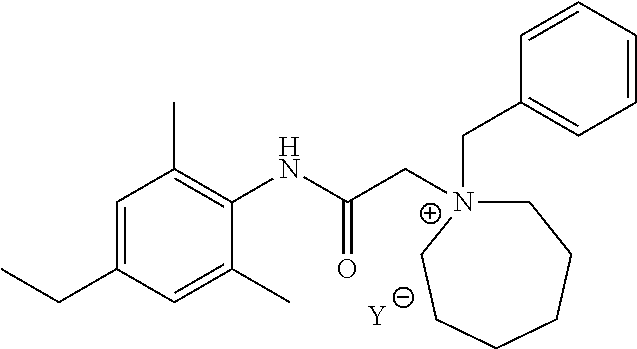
[Y].C1=C(CC)C=C(C)C(NC(C[N+]2(CC3=CC=CC=C3)CCCCCC2)=O)=C1C
